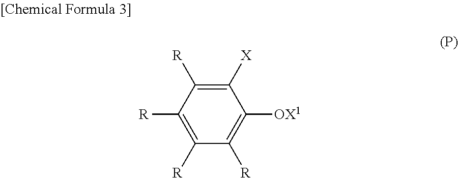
C1([X])=C([R])C([R])=C([R])C([R])=C1[OX1]
